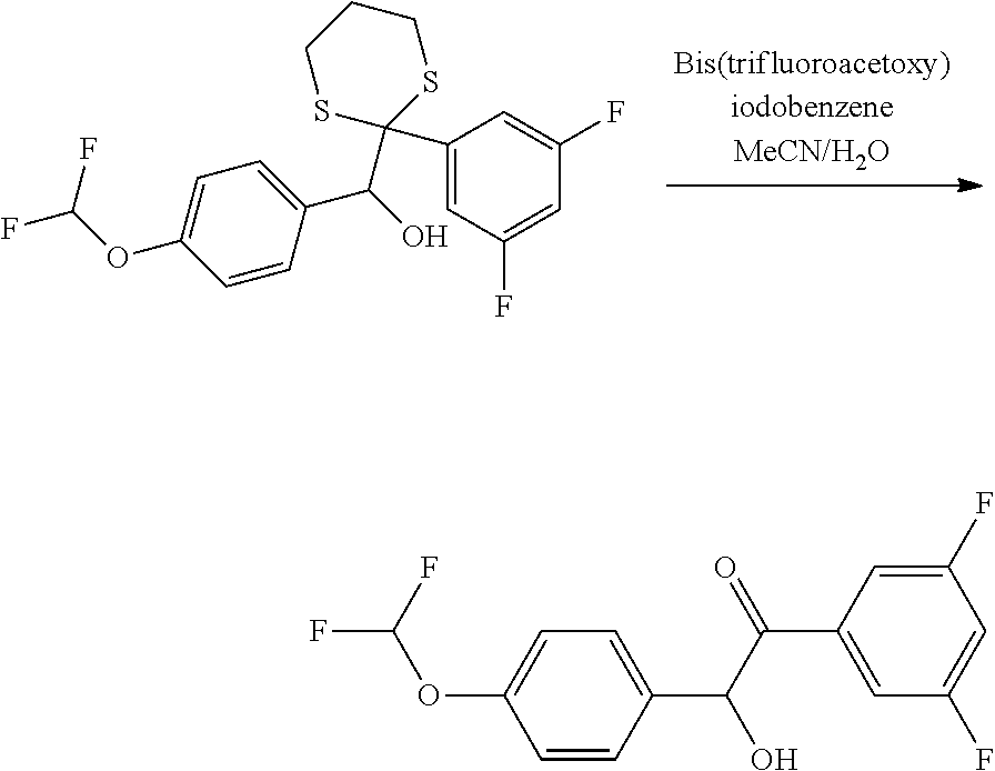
C1(C2(C(C3=CC=C(OC(F)F)C=C3)O)SCCCS2)=CC(F)=CC(F)=C1.C1=CC(C(C(=O)C2=CC(F)=CC(F)=C2)O)=CC=C1OC(F)F
